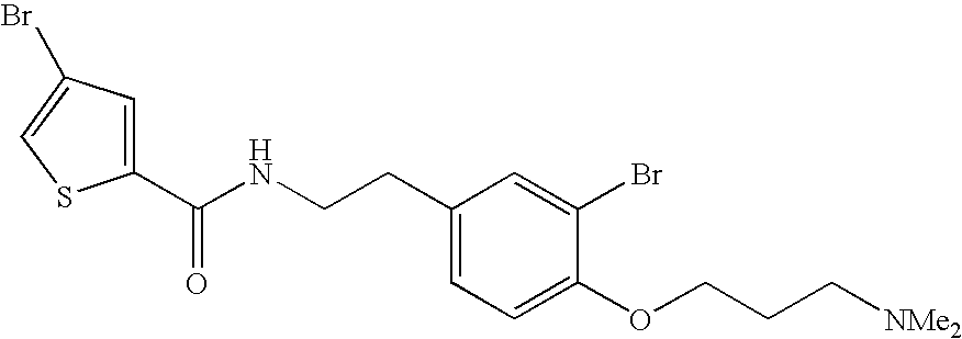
C1(C(NCCC2=CC=C(OCCC[NMe2])C(Br)=C2)=O)=CC(Br)=CS1
